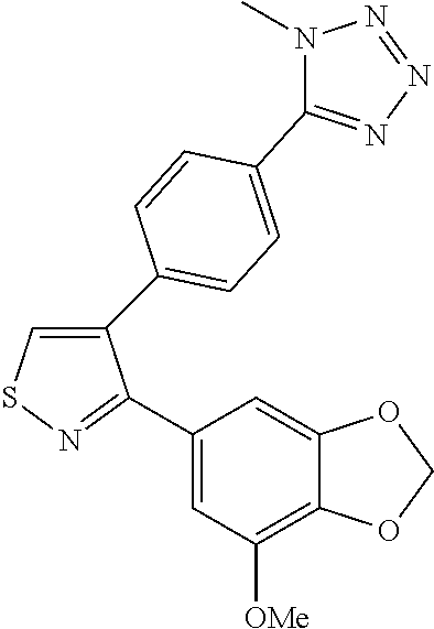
C1(C2=CC=C(C3=NN=NN3C)C=C2)=CSN=C1C1=CC([OMe])=C2C(=C1)OCO2
